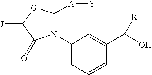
N1(C2=CC=CC(C([R])O)=C2)C([A][Y])[G]C([J])C1=O
